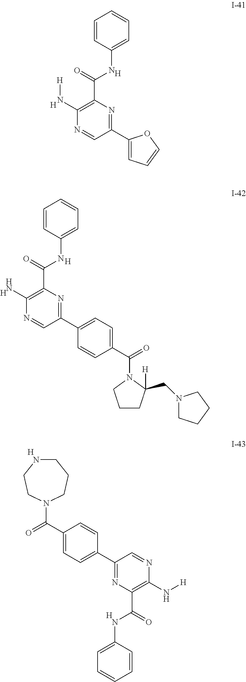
[H].[H].C1=CC(NC(C2=C(N[H])N=CC(C3=CC=CO3)=N2)=O)=CC=C1.[H].[H].C1=CC(NC(C2=C(N)N=CC(C3=CC=C(C(=O)N4C(CN5CCCC5)([H])CCC4)C=C3)=N2)=O)=CC=C1.C1NCCN(C(C2=CC=C(C3=NC(C(=O)NC4=CC=CC=C4)=C(N[H])N=C3)C=C2)=O)CC1.[H].[H]
